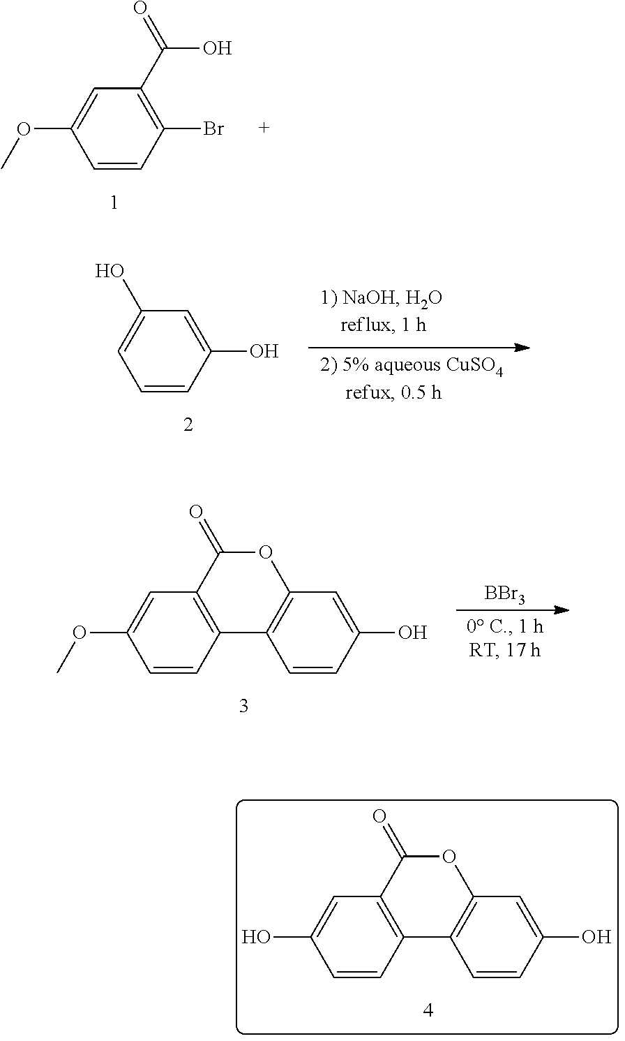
C12=C(C3=C(OC1=O)C=C(O)C=C3)C=CC(O)=C2.C1(Br)=C(C(=O)O)C=C(OC)C=C1.C1(O)=CC(O)=CC=C1.C12=C(C3=C(OC1=O)C=C(O)C=C3)C=CC(OC)=C2.[BBr3]
